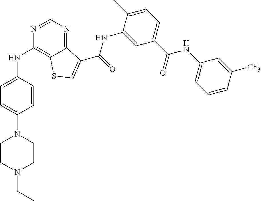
C1=NC(NC2=CC=C(N3CCN(CC)CC3)C=C2)=C2C(=N1)C(C(NC1=CC(C(NC3=CC=CC([CF3])=C3)=O)=CC=C1C)=O)=CS2
